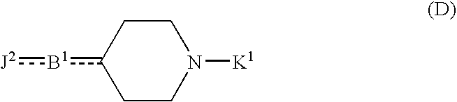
[J2]:[B1]c1CCN([K1])CC1
